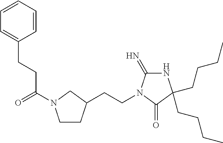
N1C(=N)N(CCC2CCN(C(=O)CCC3=CC=CC=C3)C2)C(=O)C1(CCCC)CCCC
